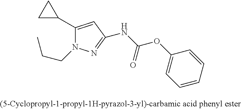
C1(C2CC2)=CC(NC(OC2=CC=CC=C2)=O)=NN1CCC
